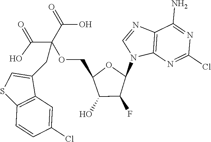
C12=C(N=C(Cl)N=C1N)N(C1OC(COC(C(=O)O)(C(=O)O)CC3=CSC4=C3C=C(Cl)C=C4)C(O)C1F)C=N2
